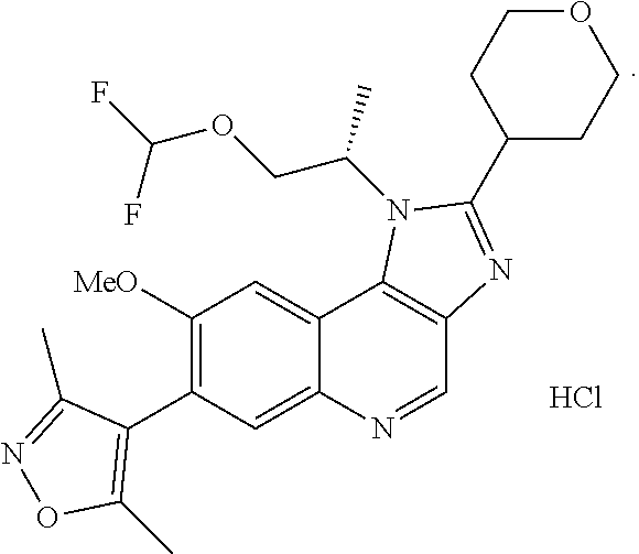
C1([MeO])=C(C2=C(C)ON=C2C)C=C2C(=C1)C1=C(C=N2)N=C(C2CCOCC2)N1C(COC(F)F)C.Cl
